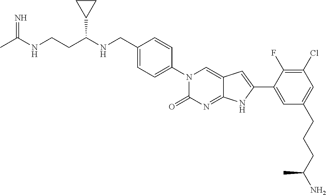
CC(NCCC(NCC1=CC=C(N2C(=O)N=C3C(=C2)C=C(C2=CC(CCCC(N)C)=CC(Cl)=C2F)N3)C=C1)C1CC1)=N
